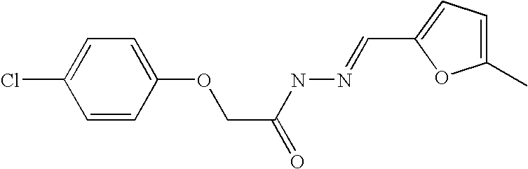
ClC1=CC=C(OCC(=O)NN=CC2=CC=C(C)O2)C=C1
